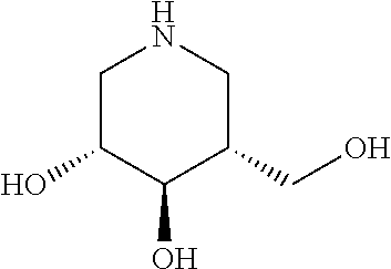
C1C(O)C(O)C(CO)CN1
